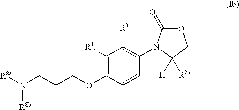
C1([R4])=C(OCCCN([R8a])[R8b])C=CC(N2C(=O)OCC2([R2a])[H])=C1[R3]
